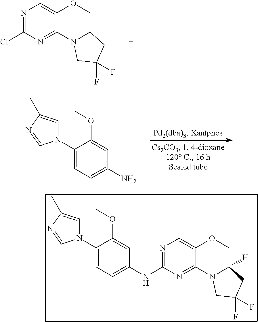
COC1=CC(N)=CC=C1N1C=C(C)N=C1.N1=C(Cl)N=C2C(=C1)OCC1N2CC(F)(F)C1.N1(C2=CC=C(NC3=NC=C4C(=N3)N3C([H])(CO4)CC(F)(F)C3)C=C2OC)C=C(C)N=C1
